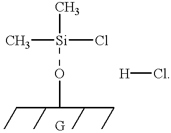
C[Si](Cl)(C)OC.[H]Cl
